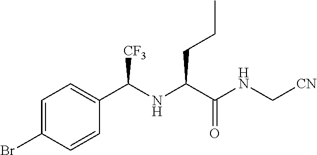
C1=C(Br)C=CC(C(NC(C(NC[CN])=O)CCC)[CF3])=C1
